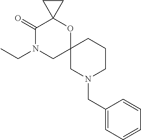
C1(=O)N(CC)CC2(OC13CC3)CN(CC1=CC=CC=C1)CCC2
